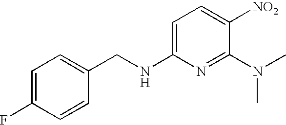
C1=C(NCC2=CC=C(F)C=C2)N=C(N(C)C)C([NO2])=C1
